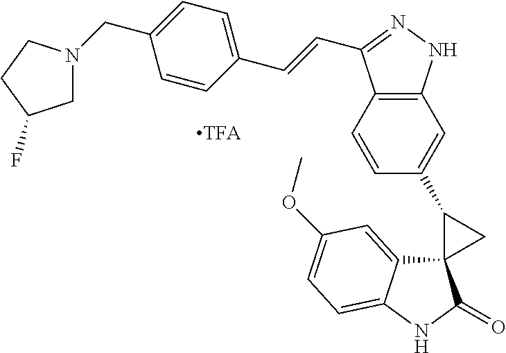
C12(C3=CC(OC)=CC=C3NC1=O)CC2C1=CC2=C(C=C1)C(C=CC1=CC=C(CN3CC(F)CC3)C=C1)=NN2
